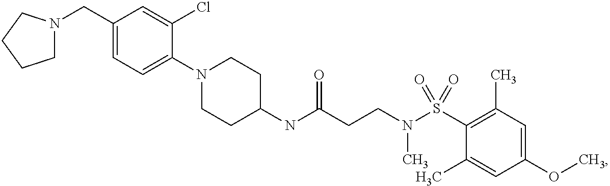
C1(NC(CCN(S(C2=C(C)C=C(OC)C=C2C)(=O)=O)C)=O)CCN(C2=CC=C(CN3CCCC3)C=C2Cl)CC1
